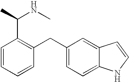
C1=CC=CC(CC2=CC=C3C(=C2)C=CN3)=C1C(C)NC
